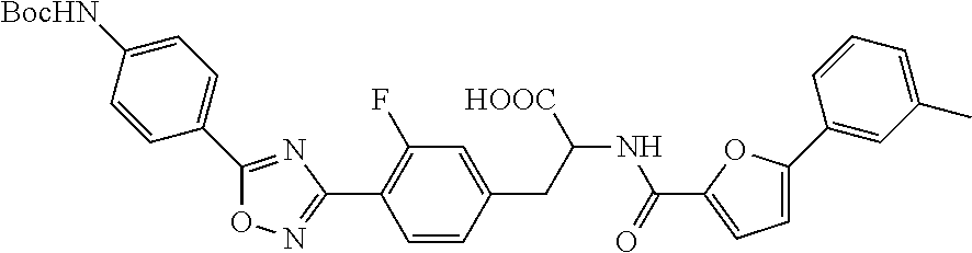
C1(CC(NC(C2=CC=C(C3=CC(C)=CC=C3)O2)=O)[HOOC])=CC(F)=C(C2=NOC(C3=CC=C([BocHN])C=C3)=N2)C=C1
